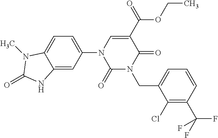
C1(=O)N(CC2=CC=CC(C(F)(F)F)=C2Cl)C(=O)C(C(OCC)=O)=CN1C1=CC=C2C(=C1)NC(=O)N2C
